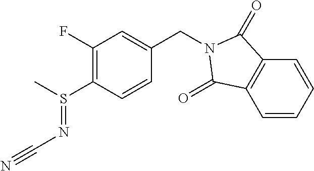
C1(F)=C(S(C)=NC#N)C=CC(CN2C(=O)C3=C(C=CC=C3)C2=O)=C1
